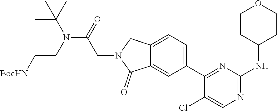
N1=C(NC2CCOCC2)N=C(C2=CC=C3C(=C2)C(=O)N(CC(N(CC[BocHN])C(C)(C)C)=O)C3)C(Cl)=C1
